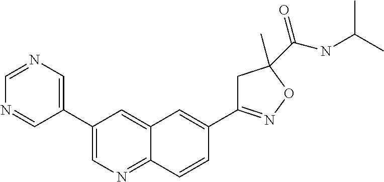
C1(C2=CN=CN=C2)=CN=C2C(=C1)C=C(C1=NOC(C(NC(C)C)=O)(C)C1)C=C2
